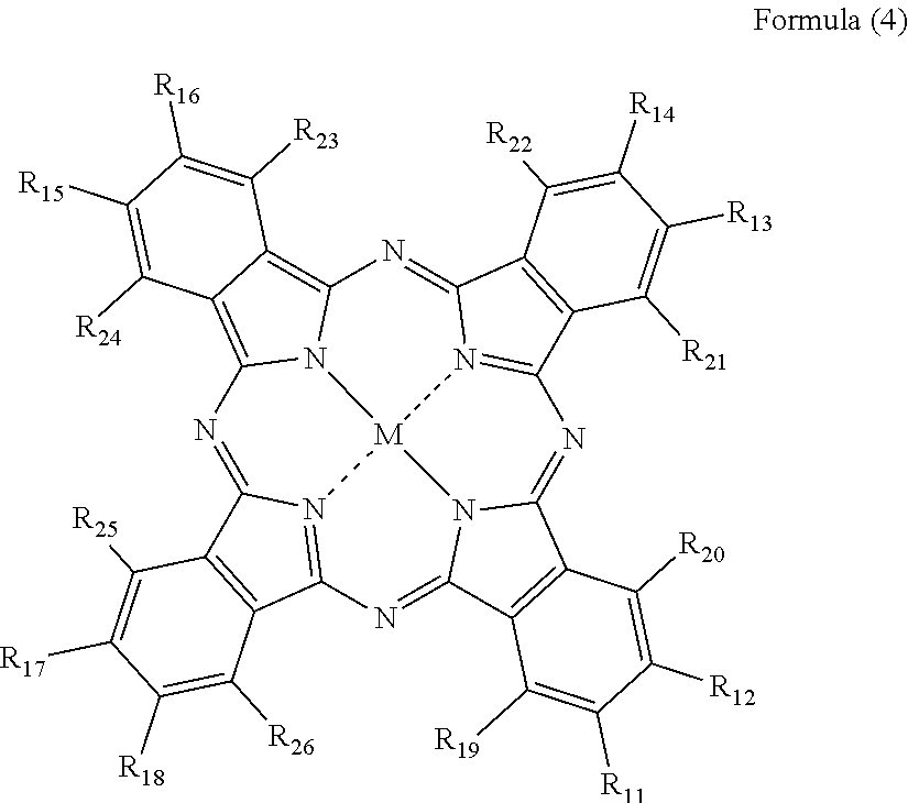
N1=C2N3=C(N=C4N5C(=NC6=N7C(=NC8=C9C(=C1N8[M]753)C([R24])=C([R15])C([R16])=C9[R23])C1=C6C([R21])=C([R13])C([R14])=C1[R22])C1=C4C([R19])=C([R11])C([R12])=C1[R20])C1=C2C([R25])=C([R17])C([R18])=C1[R26]
